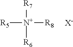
[R5][N+]([R8])([R6])[R7].[X-]
